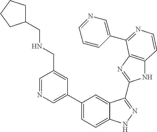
C1(C2=CN=CC(CNCC3CCCC3)=C2)=CC=C2C(=C1)C(C1=NC3=C(N1)C=CN=C3C1=CN=CC=C1)=NN2
